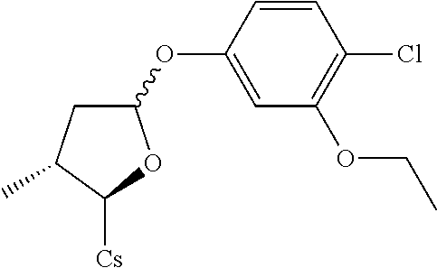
C1(OC2=CC(OCC)=C(Cl)C=C2)CC(C)C([Cs])O1
